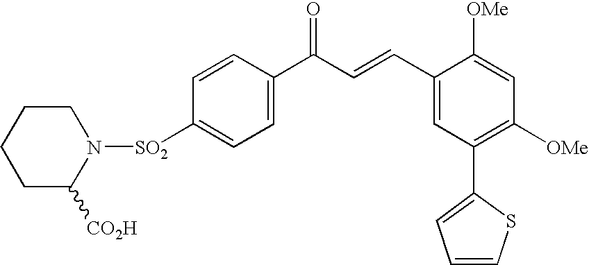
C1=C([SO2]N2CCCCC2[CO2H])C=CC(C(C=CC2=CC(C3=CC=CS3)=C([OMe])C=C2[OMe])=O)=C1
